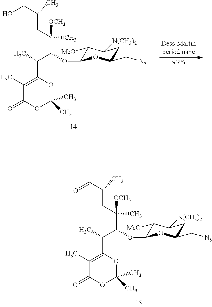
C1(C)=C(C(C(C(C)([OCH3])CC(C)C=O)OC2C([McO])C([N(CH3)2])CC(C[N3])O2)C)OC(C)(C)OC1=O.[Dess-Martinperiodinane].[93%].C1(C)=C(C(C(C(C)([OCH3])CC(C)CO)OC2C([McO])C([N(CH3)2])CC(C[N3])O2)C)OC(C)(C)OC1=O
